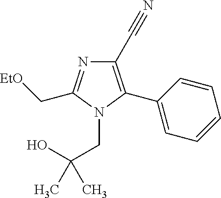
C1(C#N)=C(C2=CC=CC=C2)N(CC(O)(C)C)C(C[EtO])=N1
